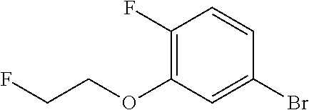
C1(F)=C(OCCF)C=C(Br)C=C1
